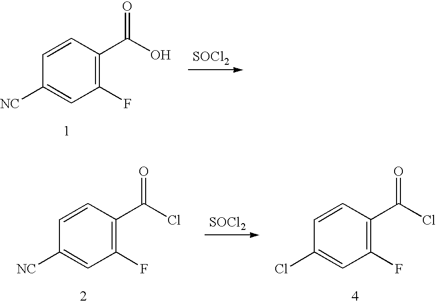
C1(F)=C(C(O)=O)C=CC([NC])=C1.[SOCl2].C1(F)=C(C(Cl)=O)C=CC([NC])=C1.[SOCl2].C1(F)=C(C(Cl)=O)C=CC(Cl)=C1
